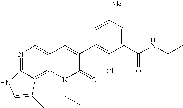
N1=C2C(=C3C(=C1)C=C(C1=C(Cl)C(C(NCC)=O)=CC([OMe])=C1)C(=O)N3CC)C(C)=CN2
